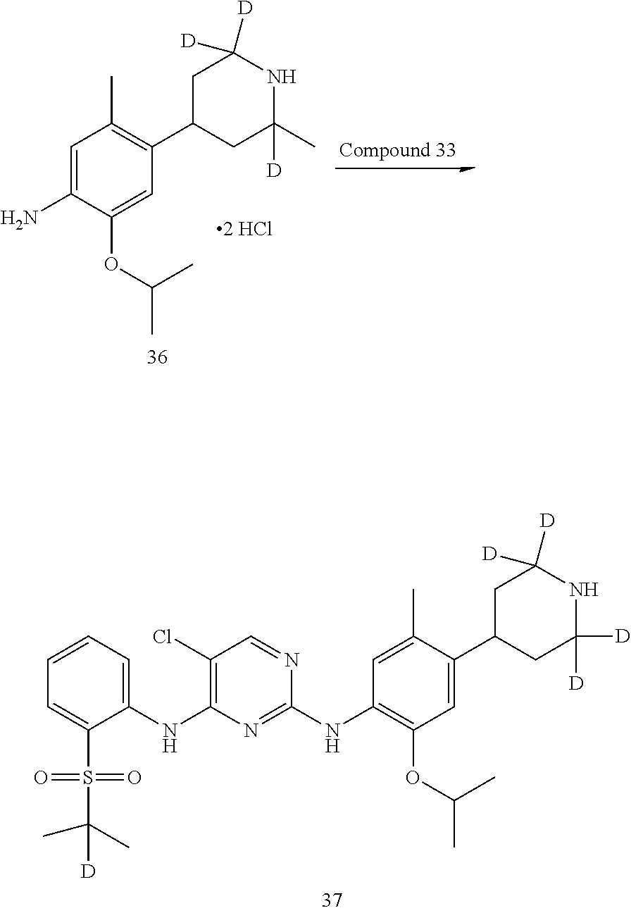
C1=C(N)C(OC(C)C)=CC(C2CC([D])([D])NC(C)([D])C2)=C1C.C1=C(C)C(C2CC([D])([D])NC([D])([D])C2)=CC(OC(C)C)=C1NC1=NC(NC2=CC=CC=C2S(C(C)([D])C)(=O)=O)=C(Cl)C=N1
